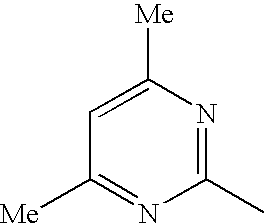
C1=C([Me])N=C(C)N=C1[Me]
